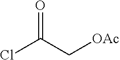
O=C(C[OAc])Cl
